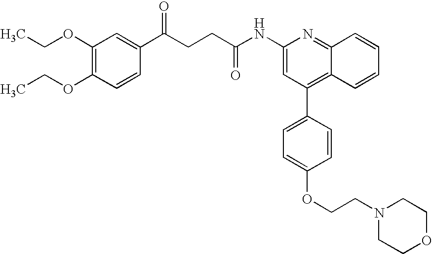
C1=CC(OCC)=C(OCC)C=C1C(CCC(NC1=CC(C2=CC=C(OCCN3CCOCC3)C=C2)=C2C(=N1)C=CC=C2)=O)=O
